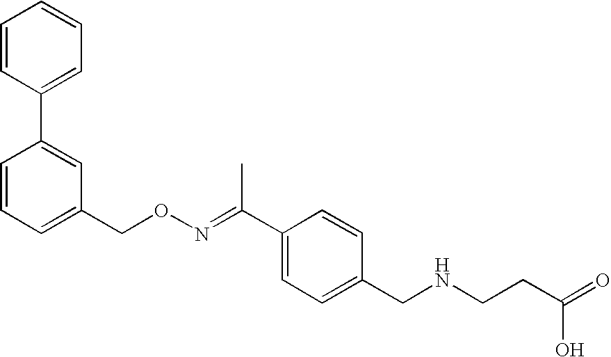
C1=CC(C2=CC(CON=C(C3=CC=C(CNCCC(=O)O)C=C3)C)=CC=C2)=CC=C1
